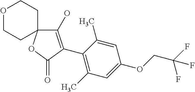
C1(O)=C(C2=C(C)C=C(OCC(F)(F)F)C=C2C)C(=O)OC12CCOCC2
